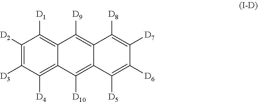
C12=C([D10])C3=C([D4])C([D3])=C([D2])C([D1])=C3C([D9])=C1C([D8])=C([D7])C([D6])=C2[D5]
